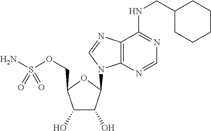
C1(O)C(O)C(N2C3=C(C(NCC4CCCCC4)=NC=N3)N=C2)OC1COS(N)(=O)=O
